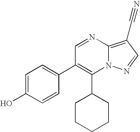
C1(C2CCCCC2)=C(C2=CC=C(O)C=C2)C=NC2=C(C#N)C=NN12
